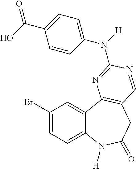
C1(Br)=CC=C2C(=C1)C1=C(CC(=O)N2[H])C=NC(N(C2=CC=C(C(=O)O)C=C2)[H])=N1
